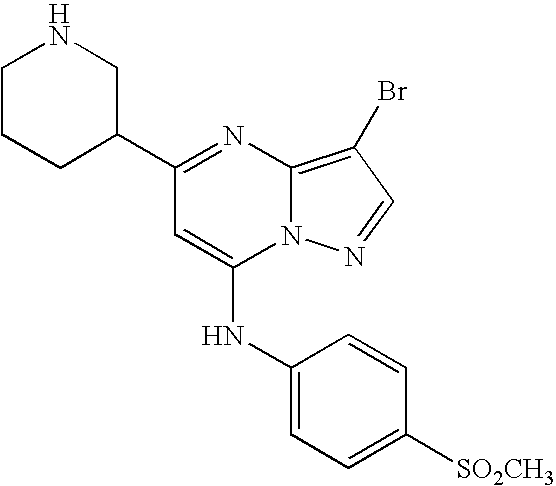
C1C(C2=NC3=C(Br)C=NN3C(NC3=CC=C([SO2CH3])C=C3)=C2)CNCC1
